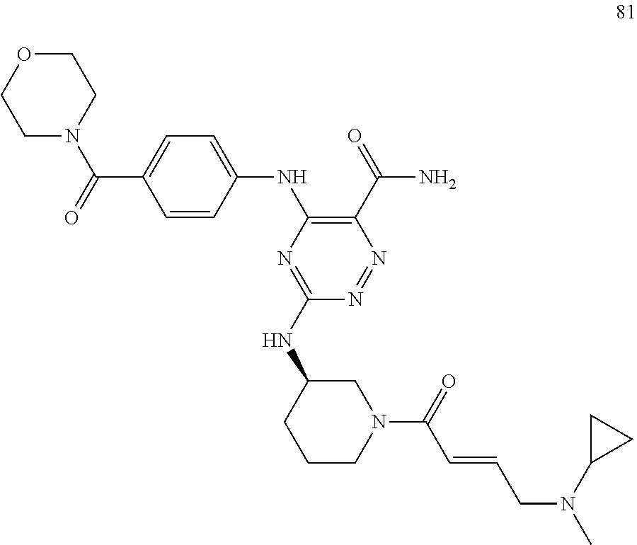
O1CCN(C(=O)C2=CC=C(NC3=C(C(=O)N)N=NC(NC4CCCN(C(=O)C=CCN(C)C5CC5)C4)=N3)C=C2)CC1
